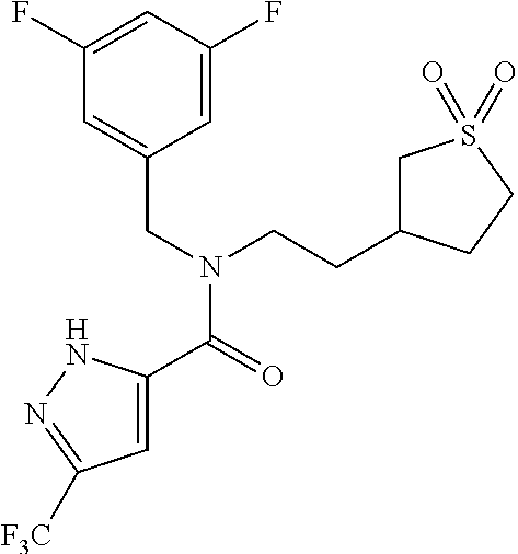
C1=C(C(N(CCC2CS(=O)(=O)CC2)CC2=CC(F)=CC(F)=C2)=O)NN=C1[F3C]
